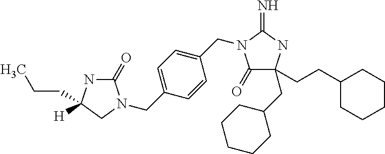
C1(=O)NC(CCC)([H])CN1CC1=CC=C(CN2C(=O)C(CCC3CCCCC3)(CC3CCCCC3)NC2=N)C=C1
